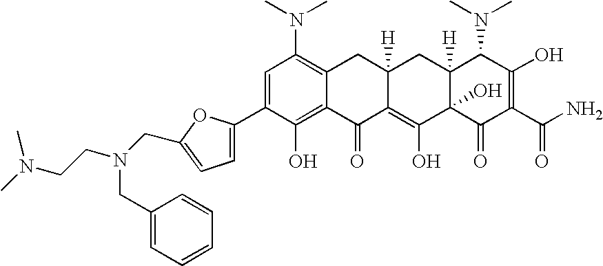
C1=C(C2=CC(N(C)C)=C3C(=C2O)C(=O)C2=C(O)C4(O)C([H])(CC2([H])C3)C(N(C)C)C(O)=C(C(N)=O)C4=O)OC(CN(CCN(C)C)CC2=CC=CC=C2)=C1
